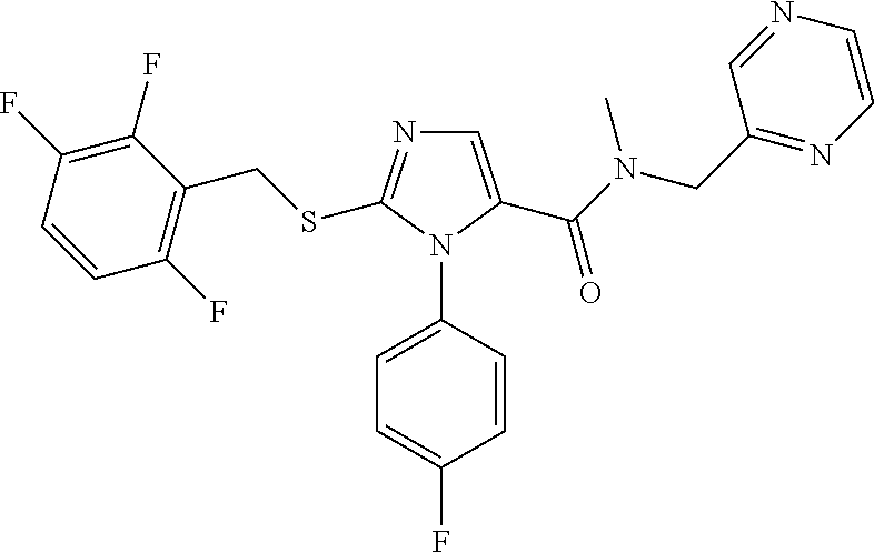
C1=C(C(=O)N(CC2=NC=CN=C2)C)N(C2=CC=C(F)C=C2)C(SCC2=C(F)C=CC(F)=C2F)=N1
